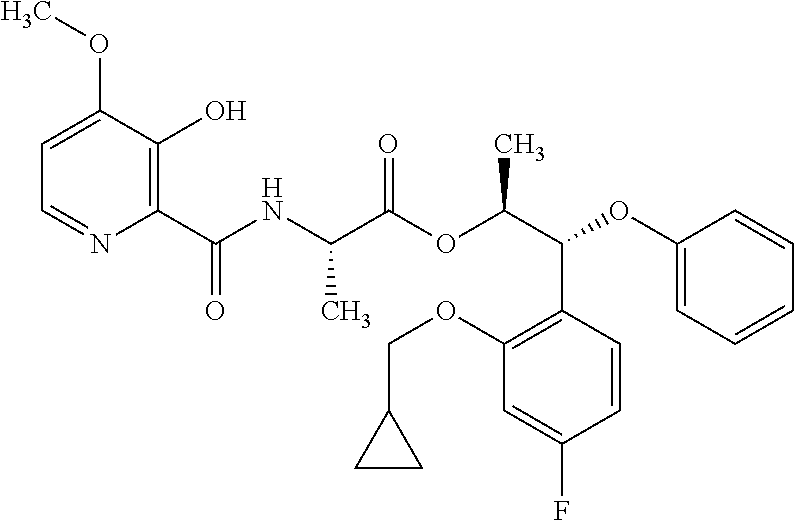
C1=C(OC)C(O)=C(C(NC(C(OC(C(C2=C(OCC3CC3)C=C(F)C=C2)OC2=CC=CC=C2)C)=O)C)=O)N=C1
